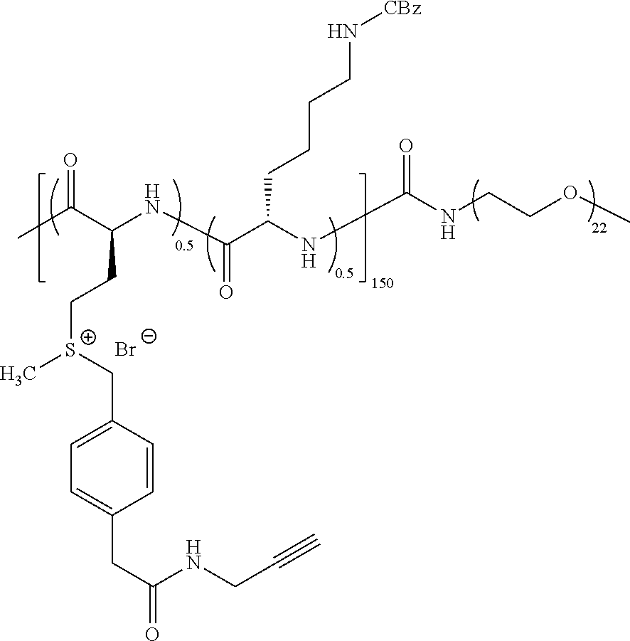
CC(C(NC(C(NC(NCCOC)=O)CCCCN[CBz])=O)CC[S+](C)CC1=CC=C(CC(NCC#C)=O)C=C1)=O.[Br-]
